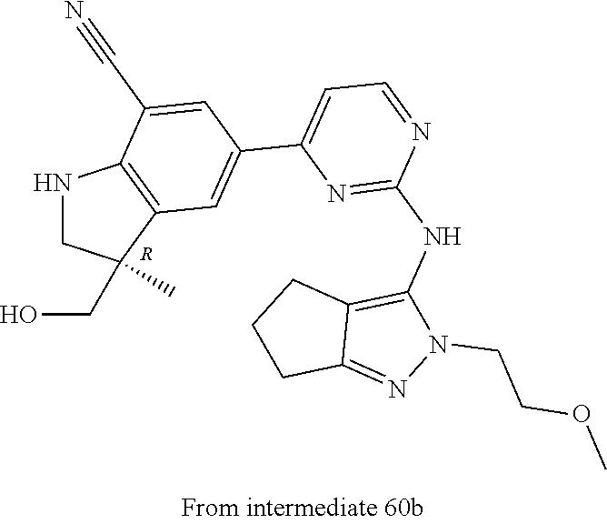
N1CC(CO)(C)C2=C1C(C#N)=CC(C1=CC=NC(NC3=C4C(=NN3CCOC)CCC4)=N1)=C2.[R]
